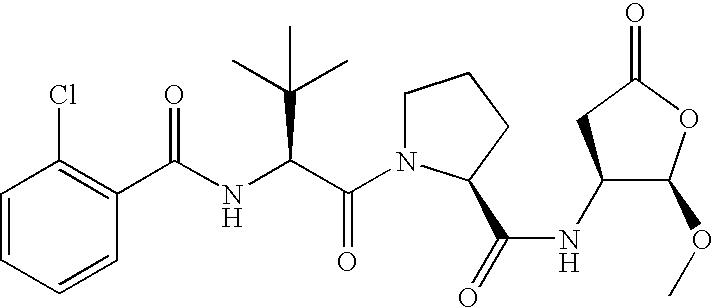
C1=CC=CC(Cl)=C1C(NC(C(N1CCCC1C(=O)NC1C(OC)OC(=O)C1)=O)C(C)(C)C)=O
